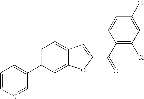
C1=CN=CC(C2=CC=C3C(=C2)OC(C(C2=C(Cl)C=C(Cl)C=C2)=O)=C3)=C1
